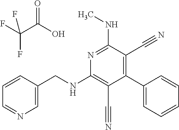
C1(C2=CC=CC=C2)=C(C#N)C(NC)=NC(NCC2=CN=CC=C2)=C1C#N.FC(C(O)=O)(F)F
